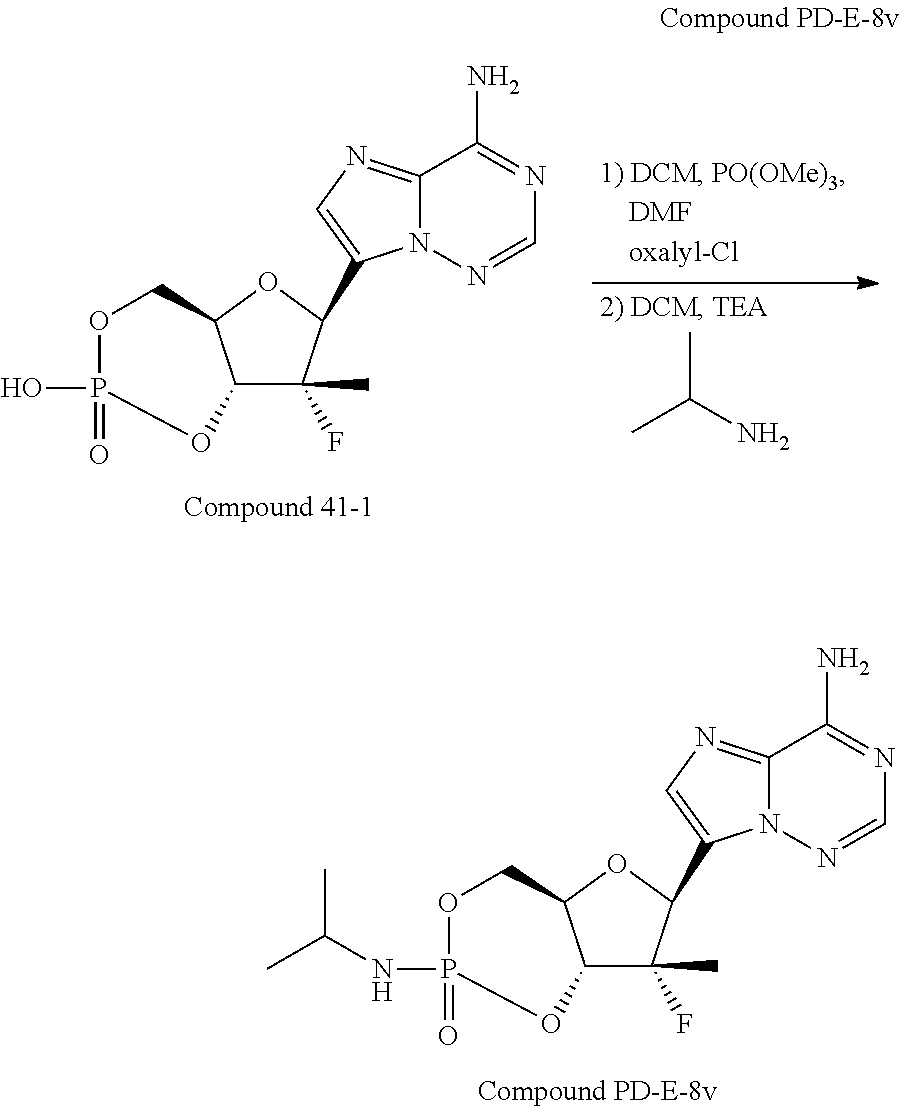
C12=NC=C(C3C(C)(F)C4C(O3)COP(NC(C)C)(=O)O4)N1N=CN=C2N.C12=NC=C(C3C(C)(F)C4C(O3)COP(O)(=O)O4)N1N=CN=C2N.CC(N)C
